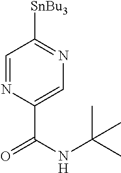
C1=NC(C(=O)NC(C)(C)C)=CN=C1[SnBu3]
